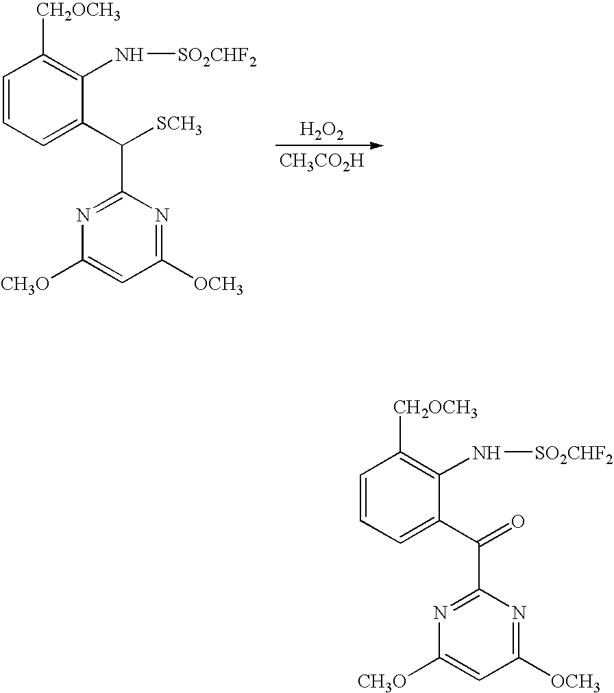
[H2O2].[CH3CO2H].C1=CC=C(C([SCH3])C2=NC([CH3O])=CC([OCH3])=N2)C(N[SO2CHF2])=C1[CH2OCH3].C1=CC=C(C(=O)C2=NC([CH3O])=CC([OCH3])=N2)C(N[SO2CHF2])=C1[CH2OCH3]
